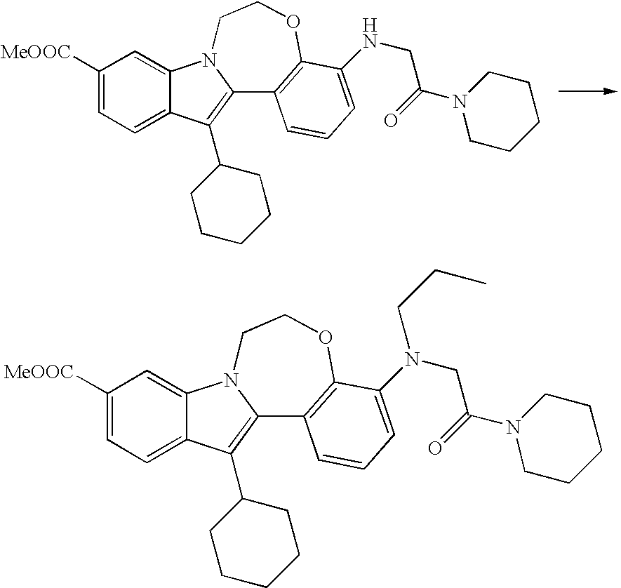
C1([MeOOC])=CC=C2C(=C1)N1C(=C2C2CCCCC2)C2=C(OCC1)C(NCC(N1CCCCC1)=O)=CC=C2.C1([MeOOC])=CC=C2C(=C1)N1C(=C2C2CCCCC2)C2=C(OCC1)C(N(CC(N1CCCCC1)=O)CCC)=CC=C2
